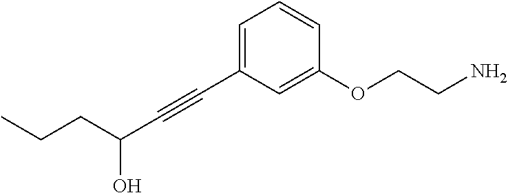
C(C1=CC=CC(OCCN)=C1)#CC(CCC)O
